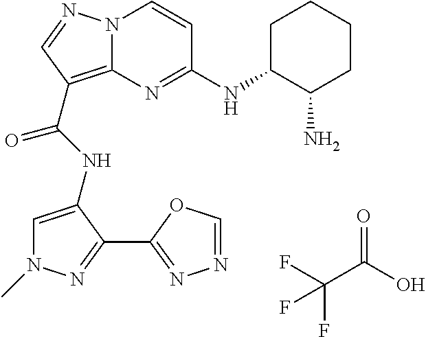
FC(C(O)=O)(F)F.N12C(=C(C(NC3=CN(C)N=C3C3=NN=CO3)=O)C=N1)N=C(NC1CCCCC1N)C=C2
